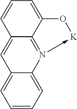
C12=CC=CC=C1N1->[K]OC3=CC=CC(=C2)C=13
